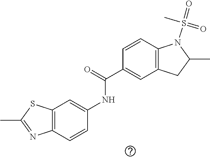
C12=C(SC(C)=N1)C=C(NC(C1=CC3=C(C=C1)N(S(=O)(=O)C)C(C)C3)=O)C=C2
